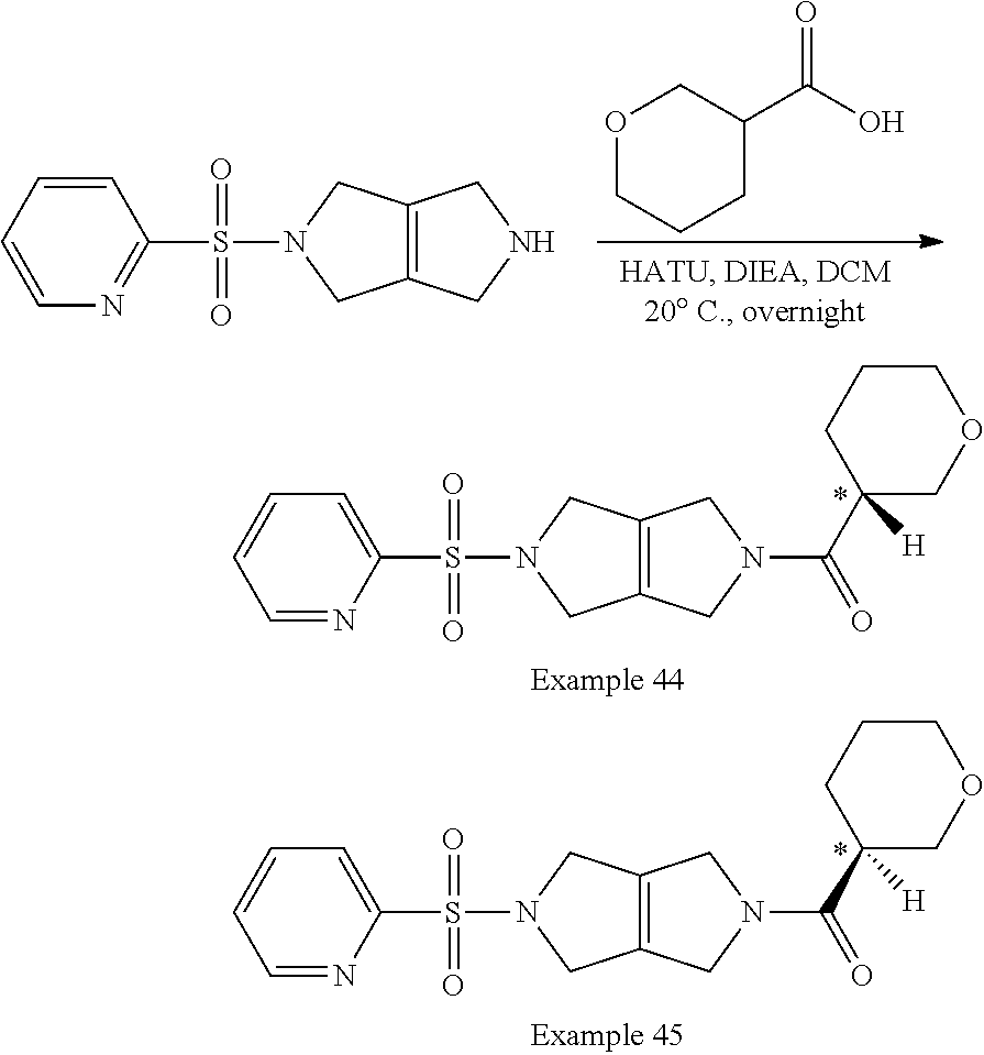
O1CCCC(C(O)=O)C1.C1(S(N2CC3=C(C2)CNC3)(=O)=O)=NC=CC=C1.C1(S(N2CC3=C(C2)CN(C(C2([H])COCCC2)=O)C3)(=O)=O)=CC=CC=N1.C1(S(N2CC3=C(C2)CN(C(C2([H])COCCC2)=O)C3)(=O)=O)=CC=CC=N1
